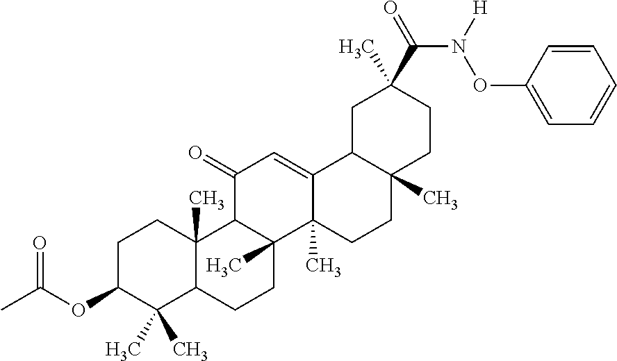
C1C(OC(C)=O)C(C)(C)C2C(C)(C1)C1C(C)(CC2)C2(C)C(=CC1=O)C1C(C)(CC2)CCC(C)(C(=O)N([H])OC2=CC=CC=C2)C1
